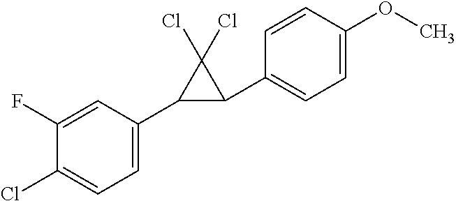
C1=C(C2C(C3=CC=C(OC)C=C3)C2(Cl)Cl)C=C(F)C(Cl)=C1
